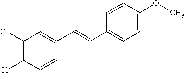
C1(Cl)=C(Cl)C=CC(C=CC2=CC=C(OC)C=C2)=C1
